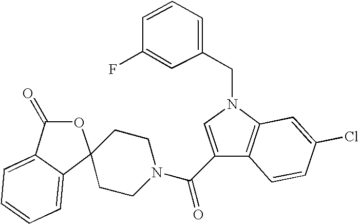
C1(C(N2CCC3(C4=CC=CC=C4C(=O)O3)CC2)=O)=CN(CC2=CC=CC(F)=C2)C2=C1C=CC(Cl)=C2
